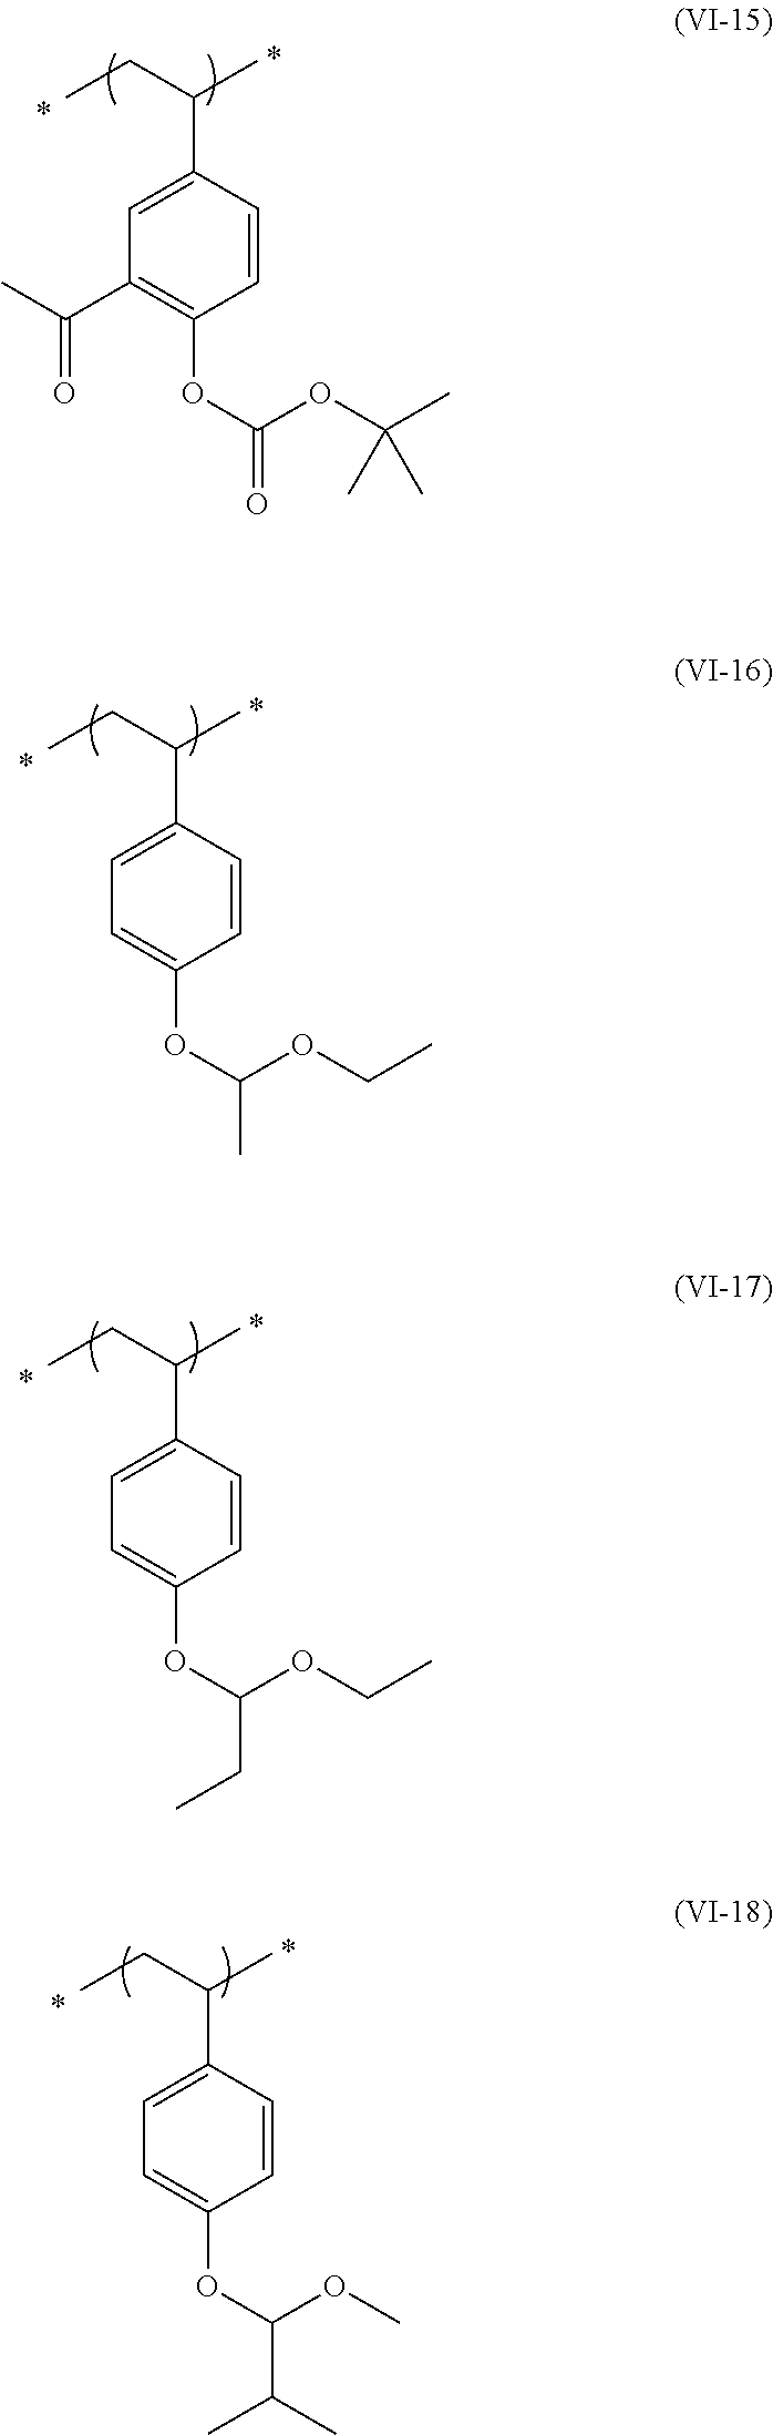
CCC(C)C1=CC(C(C)=O)=C(OC(=O)OC(C)(C)C)C=C1.CCC(C)C1=CC=C(OC(C)OCC)C=C1.CCC(C)C1=CC=C(OC(CC)OCC)C=C1.CCC(C)C1=CC=C(OC(C(C)C)OC)C=C1
